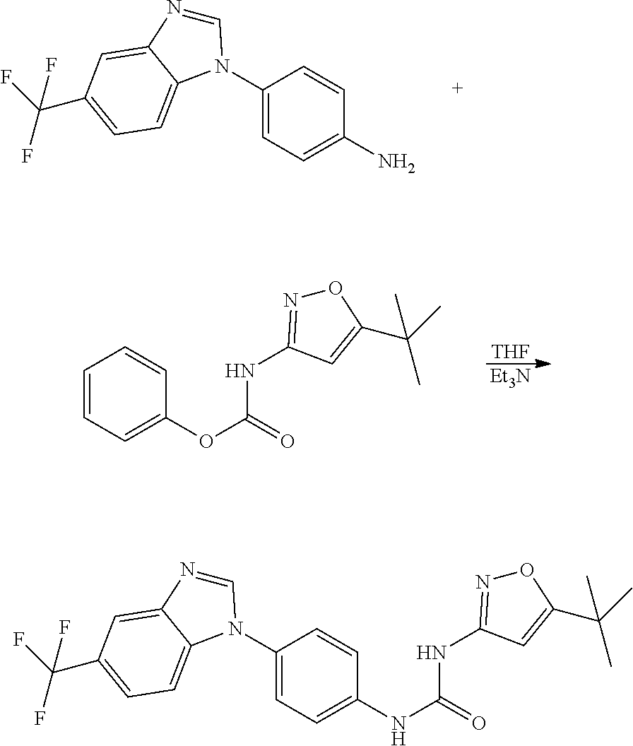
C1=CC=C(OC(=O)NC2=NOC(C(C)(C)C)=C2)C=C1.[THF].[Et3N].C1(N2C=NC3=CC(C(F)(F)F)=CC=C32)=CC=C(N)C=C1.C(=O)(NC1=NOC(C(C)(C)C)=C1)NC1=CC=C(N2C=NC3=CC(C(F)(F)F)=CC=C32)C=C1
